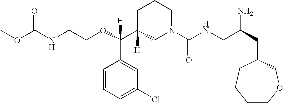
O=C(NCCOC(C1([H])CN(C(NCC(CC2CCCCOC2)N)=O)CCC1)(C1=CC(Cl)=CC=C1)[H])OC
